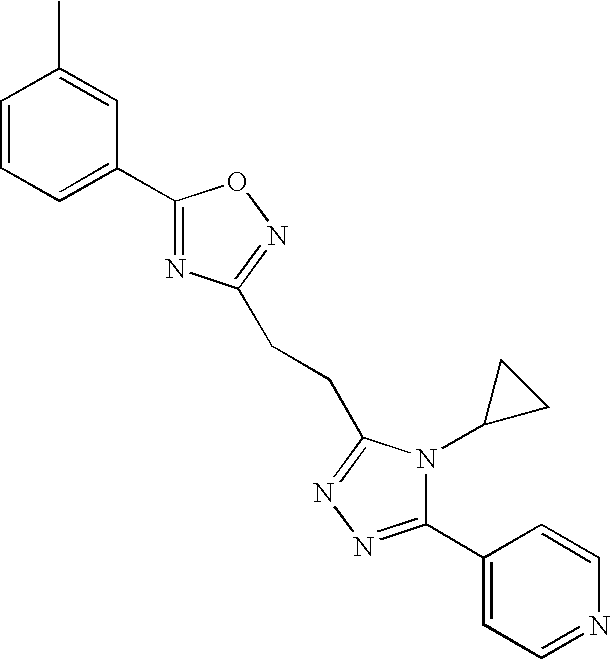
C1=CC=C(C2=NC(CCC3=NN=C(C4=CC=NC=C4)N3C3CC3)=NO2)C=C1C
